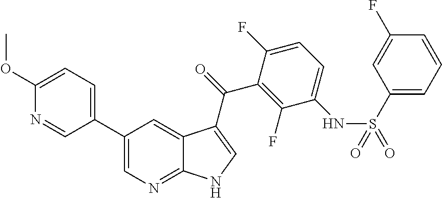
C1(C2=CC=C(OC)N=C2)=CN=C2C(=C1)C(C(=O)C1=C(F)C(NS(C3=CC=CC(F)=C3)(=O)=O)=CC=C1F)=CN2
